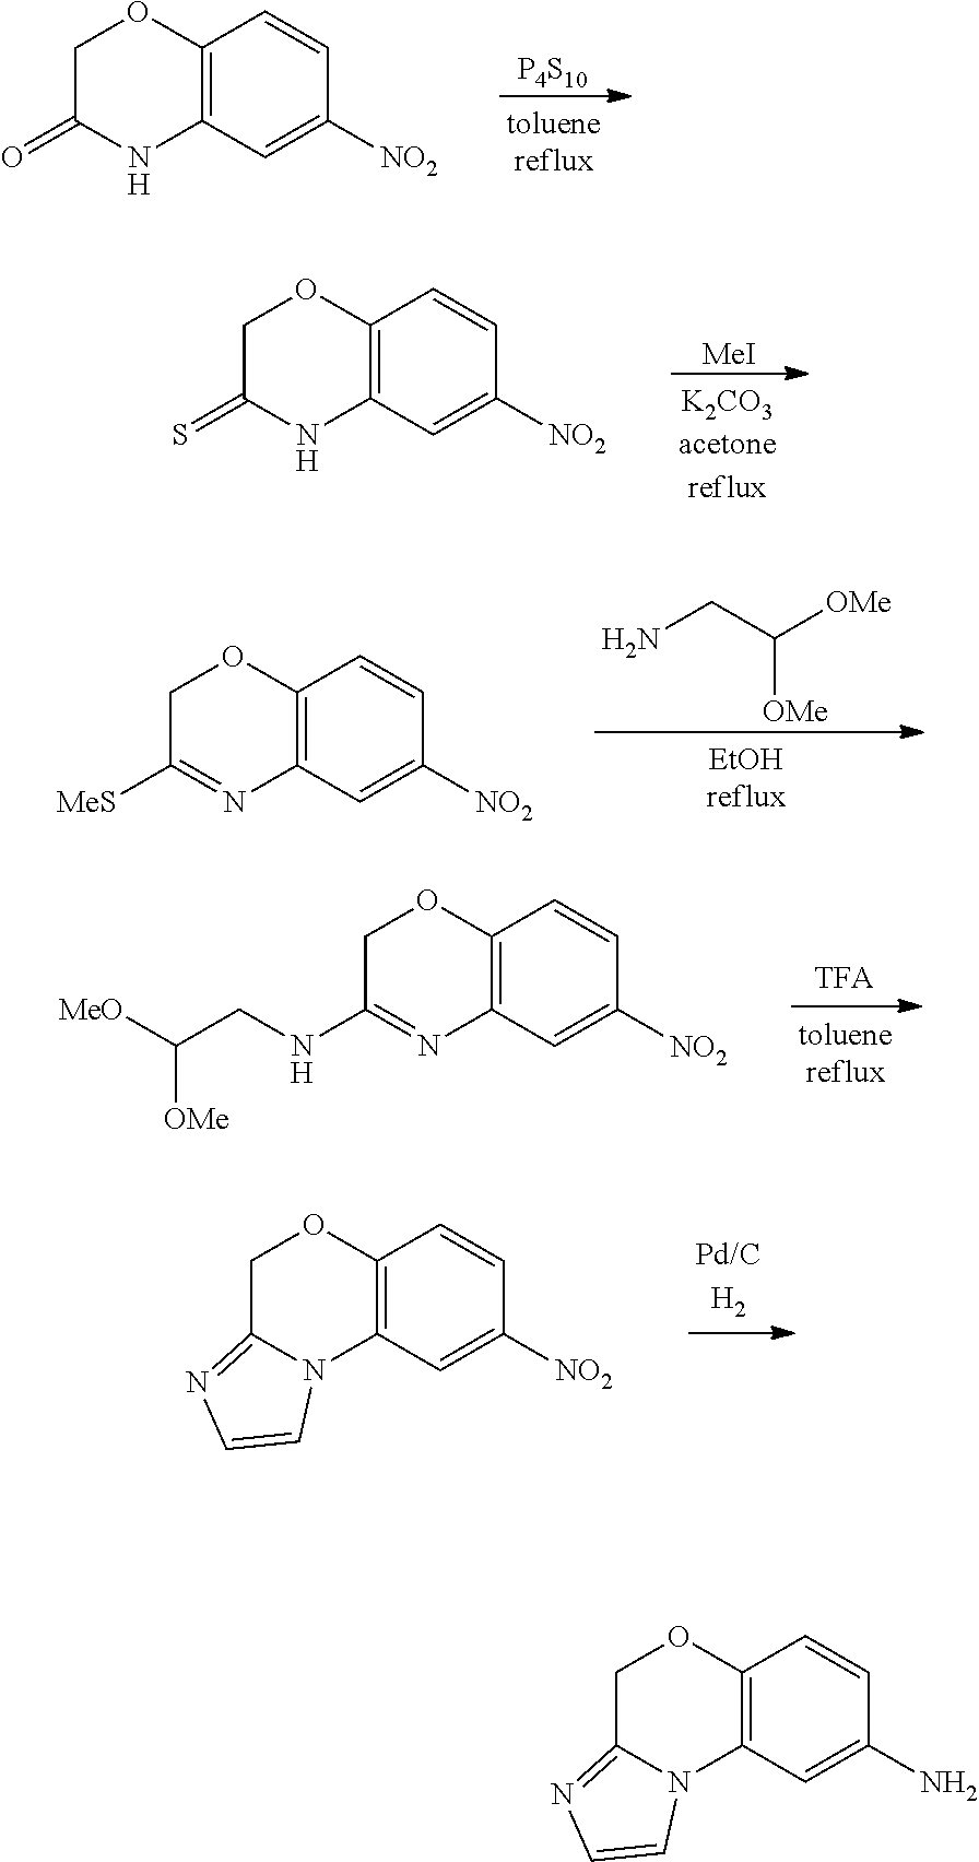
[P4S10].C1C(=O)NC2=C(O1)C=CC([NO2])=C2.[MeI].C1C(=S)NC2=C(O1)C=CC([NO2])=C2.C1C([MeS])=NC2=C(O1)C=CC([NO2])=C2.C([OMe])(CN)[OMe].C1C(NCC([OMe])[MeO])=NC2=C(O1)C=CC([NO2])=C2.C1C2=NC=CN2C2=C(O1)C=CC([NO2])=C2.C1C2=NC=CN2C2=C(O1)C=CC(N)=C2
